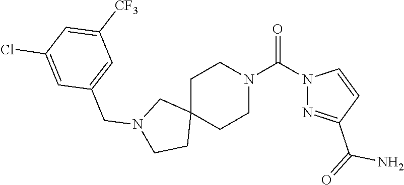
C1C2(CCN(C(N3N=C(C(=O)N)C=C3)=O)C1)CN(CC1=CC([CF3])=CC(Cl)=C1)CC2
